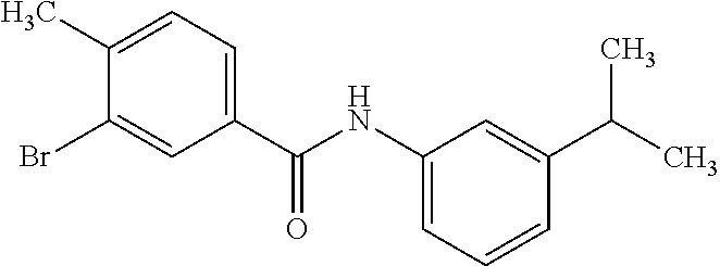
C1(NC(C2=CC=C(C)C(Br)=C2)=O)=CC=CC(C(C)C)=C1
